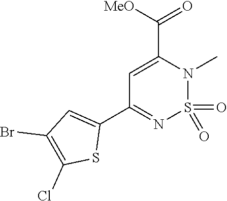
C1=C(C([MeO])=O)N(C)S(=O)(=O)N=C1C1=CC(Br)=C(Cl)S1
